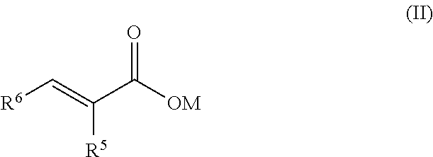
[R6]C=C([R5])C([OM])=O
